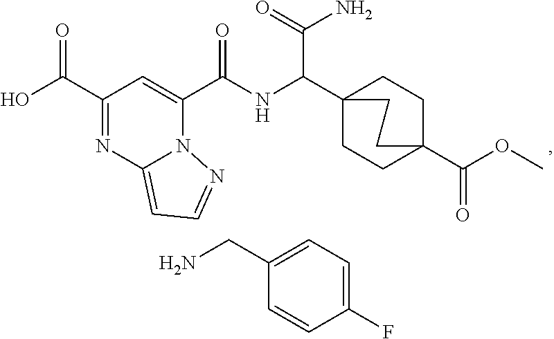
C(=O)(C1=CC(C(=O)O)=NC2=CC=NN21)NC(C12CCC(C(OC)=O)(CC1)CC2)C(N)=O.NCC1=CC=C(F)C=C1
